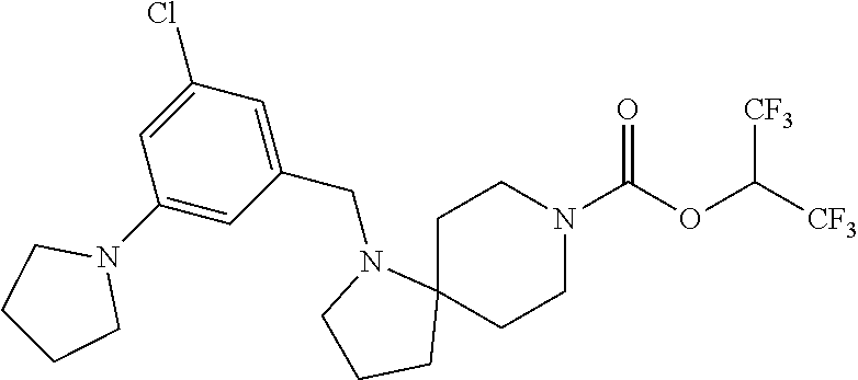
C1C2(CCN(C(OC([CF3])[CF3])=O)C1)N(CC1=CC(Cl)=CC(N3CCCC3)=C1)CCC2
